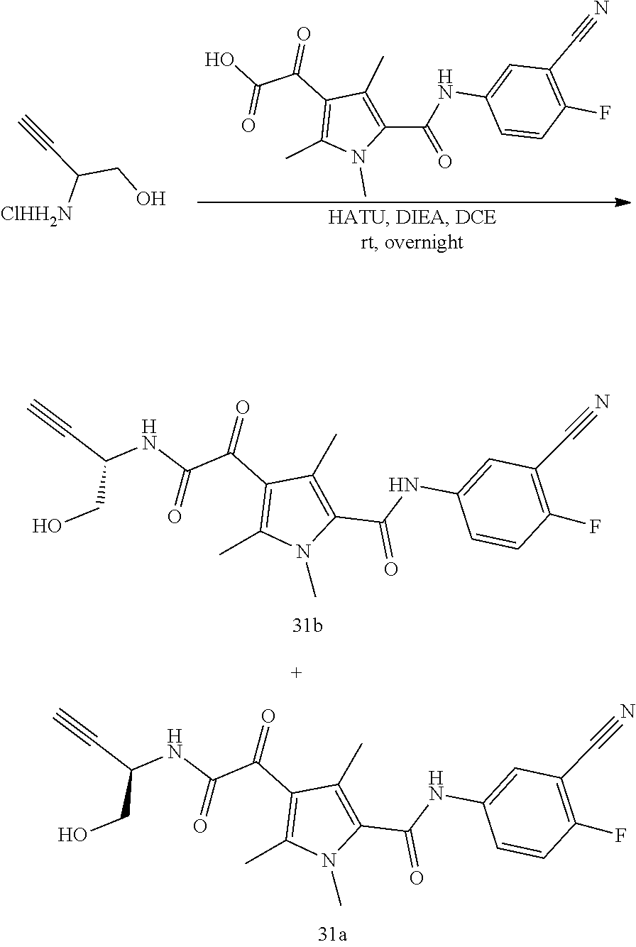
C1(C#N)=C(F)C=CC(NC(C2=C(C)C(C(C(=O)NC(C#C)CO)=O)=C(C)N2C)=O)=C1.C1(C#N)=C(F)C=CC(NC(C2=C(C)C(C(C(=O)NC(C#C)CO)=O)=C(C)N2C)=O)=C1.C(C#C)(CO)[ClHH2N].C1(NC(C2=C(C)C(C(C(=O)O)=O)=C(C)N2C)=O)=CC(C#N)=C(F)C=C1
